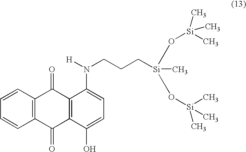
C12=C(C(=O)C3=C(C1=O)C(O)=CC=C3N(CCC[Si](O[Si](C)(C)C)(C)O[Si](C)(C)C)[H])C=CC=C2
